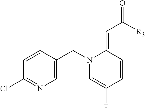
C1=CC(CN2C=C(F)C=CC2=CC([R3])=O)=CN=C1Cl
